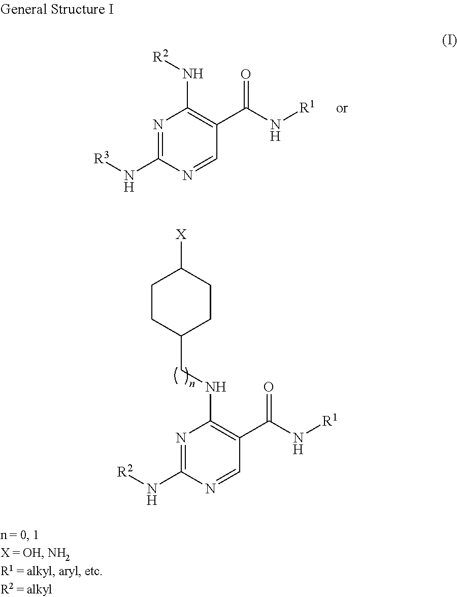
N1=C(N[R3])N=CC(C(N[R1])=O)=C1N[R2].N1=C(N[R2])N=CC(C(N[R1])=O)=C1NCC1CCC([X])CC1
